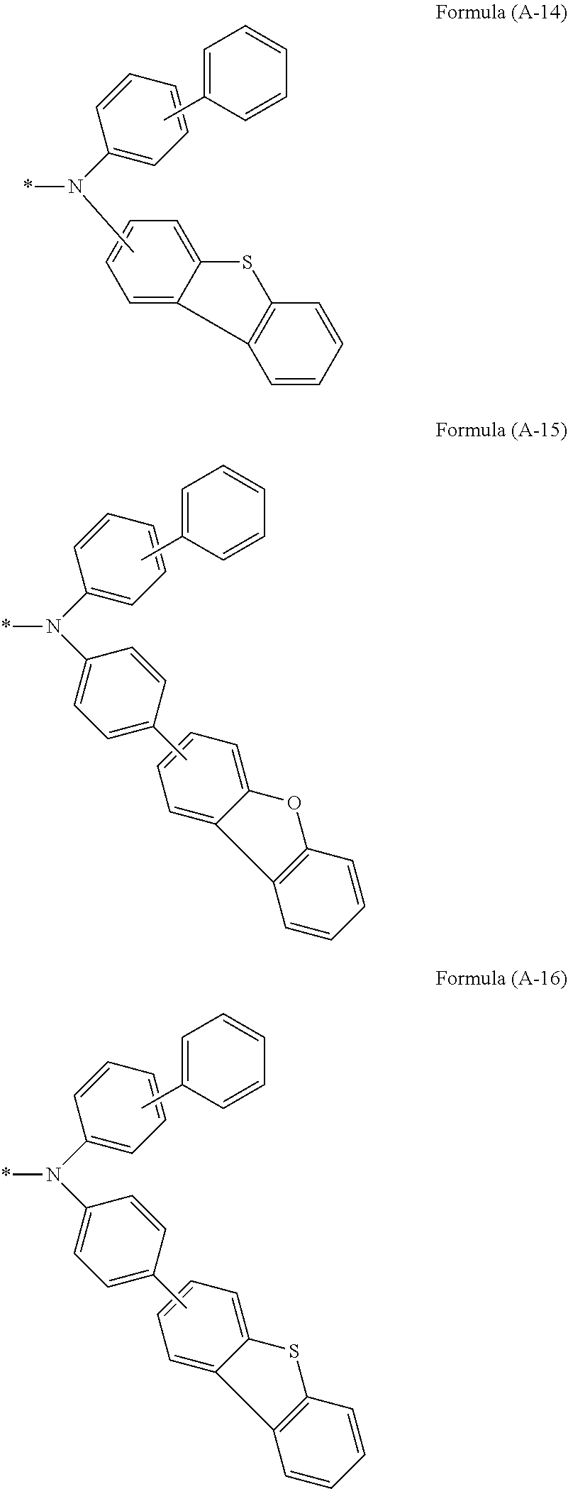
N(*)(C1=CC=CC=C1)C.C1=C2C(=CC=C1)SC1=C2C=CC=C1.C1=C(C)C=CC=C1.N(*)(C1=CC=CC=C1)C1=CC=C(C)C=C1.C1=C(C)C=CC=C1.C1=C2C(=CC=C1)OC1=C2C=CC=C1.N(*)(C1=CC=CC=C1)C1=CC=C(C)C=C1.C1=C(C)C=CC=C1.C1=C2C(=CC=C1)SC1=C2C=CC=C1
